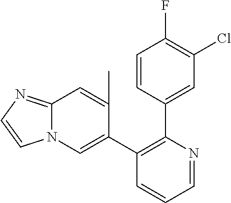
C1=CC(C2=C(C3=CN4C(=NC=C4)C=C3C)C=CC=N2)=CC(Cl)=C1F
